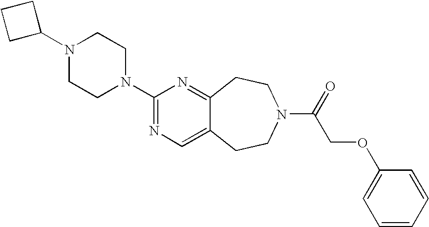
N1(C2CCC2)CCN(C2=NC=C3C(=N2)CCN(C(=O)COC2=CC=CC=C2)CC3)CC1
